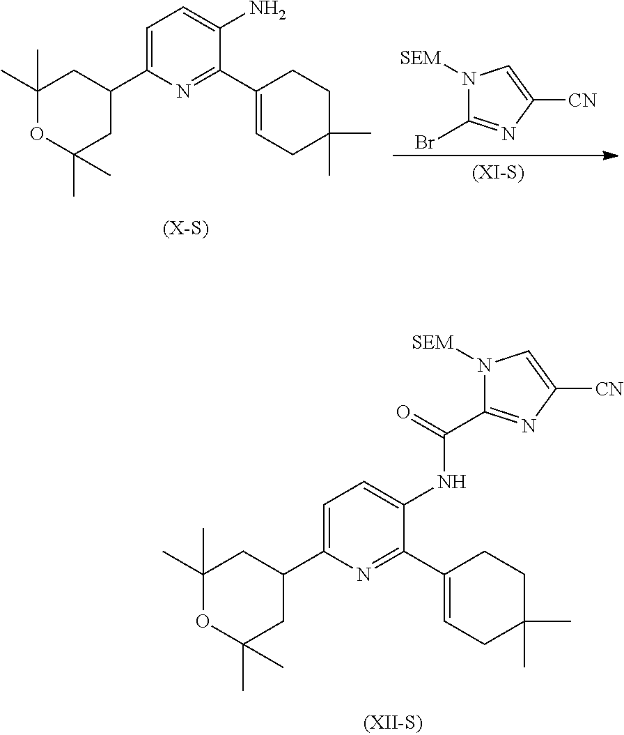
C1=C(C2CC(C)(C)OC(C)(C)C2)N=C(C2=CCC(C)(C)CC2)C(NC(=O)C2=NC([CN])=CN2[SEM])=C1.C1=C(C2CC(C)(C)OC(C)(C)C2)N=C(C2=CCC(C)(C)CC2)C(N)=C1.N1([SEM])C(Br)=NC([CN])=C1
